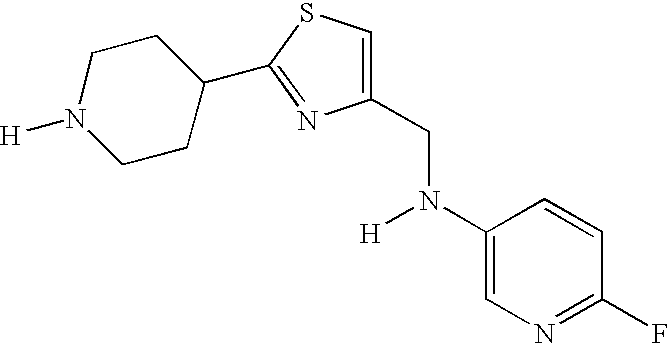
C1(CN(C2=CN=C(F)C=C2)[H])=CSC(C2CCN([H])CC2)=N1
